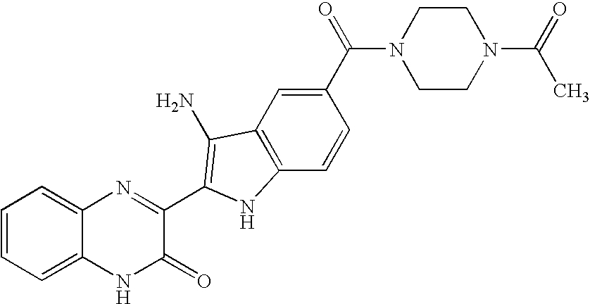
C1=C2C(=CC=C1)N=C(C1=C(N)C3=C(C=CC(C(=O)N4CCN(C(=O)C)CC4)=C3)N1)C(=O)N2
